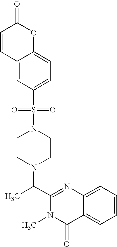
C1(C(N2CCN(S(C3=CC=C4C(=C3)C=CC(=O)O4)(=O)=O)CC2)C)=NC2=CC=CC=C2C(=O)N1C
